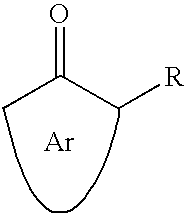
O=C(C[R])C.[Ar]
